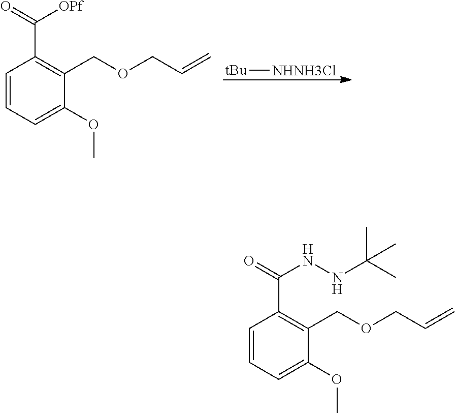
[tBu][NHNH3Cl].C1=CC=C(OC)C(COCC=C)=C1C(=O)[OPf].C1=CC=C(OC)C(COCC=C)=C1C(=O)NNC(C)(C)C
